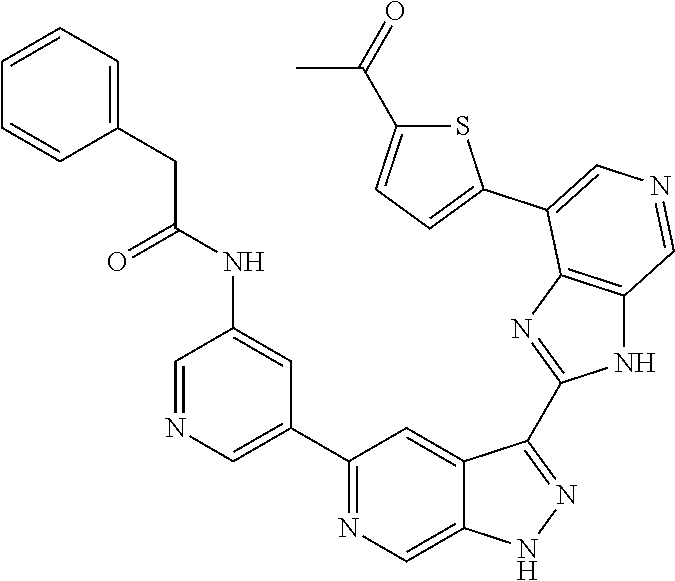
C1(C2=CN=CC(NC(=O)CC3=CC=CC=C3)=C2)=NC=C2C(=C1)C(C1=NC3=C(N1)C=NC=C3C1=CC=C(C(C)=O)S1)=NN2
